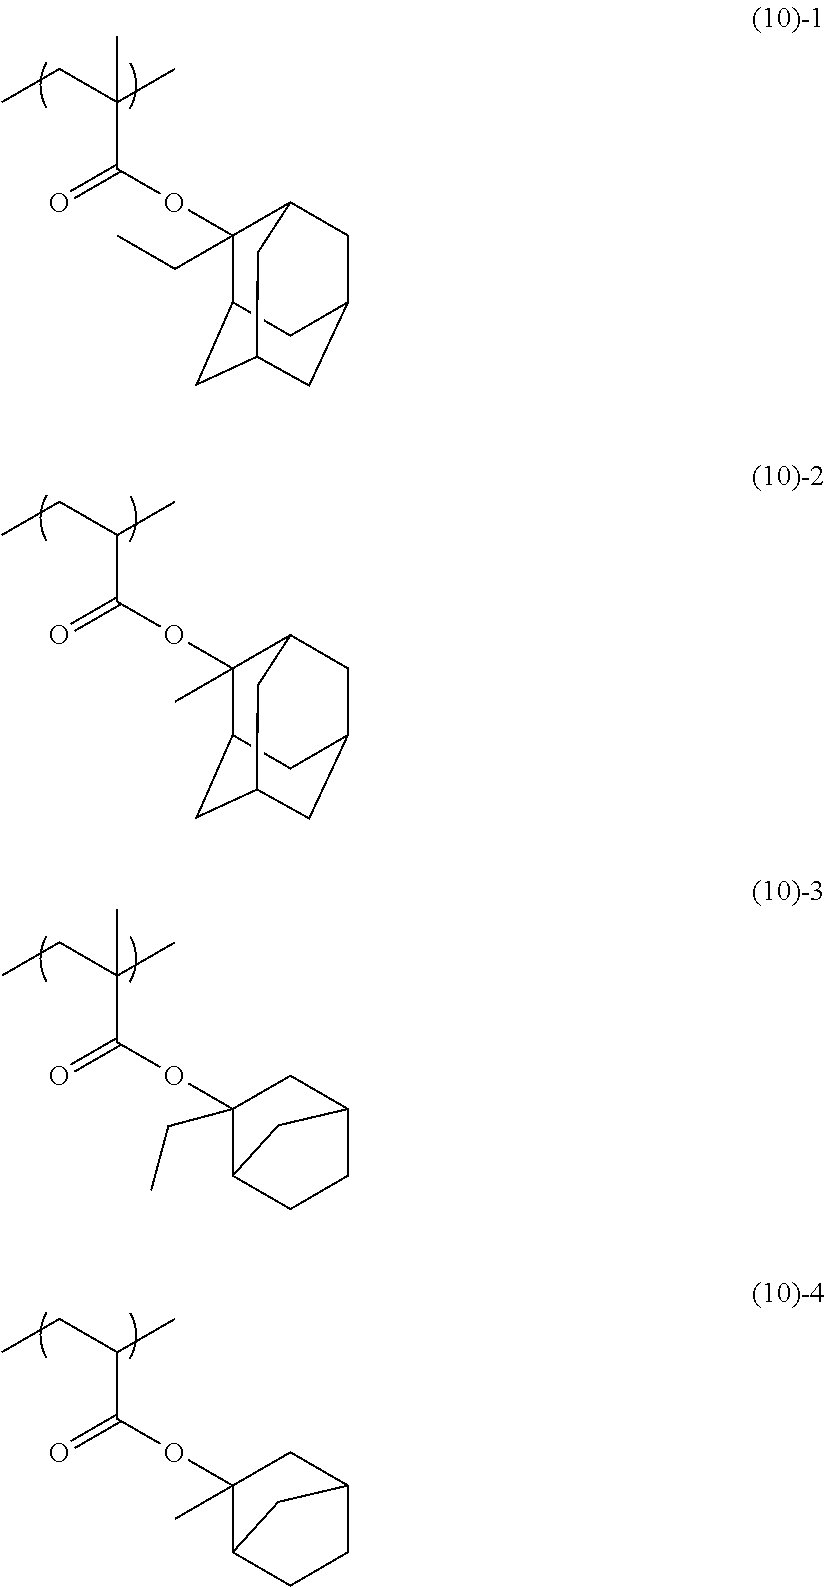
CCC(C)(C)C(=O)OC1(CC)C2CC3CC(CC1C3)C2.CCC(C)C(=O)OC1(C)C2CC3CC(CC1C3)C2.CCC(C)(C(=O)OC1(CC)C2CCC(C1)C2)C.CCC(C)C(=O)OC1(C)C2CCC(C1)C2
